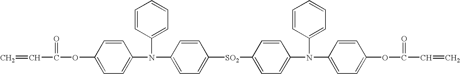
C=CC(=O)OC1=CC=C(N(C2=CC=CC=C2)C2=CC=C([SO2]C3=CC=C(N(C4=CC=CC=C4)C4=CC=C(OC(=O)C=C)C=C4)C=C3)C=C2)C=C1
